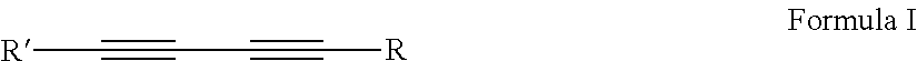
C(C#C[R])#C[R]
